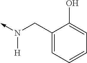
C-N(CC1=CC=CC=C1O)[H]
